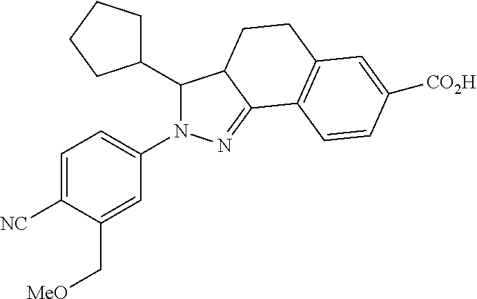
C1(C2CCCC2)N(C2=CC=C([NC])C(C[MeO])=C2)N=C2C1CCC1=C2C=CC([CO2H])=C1
